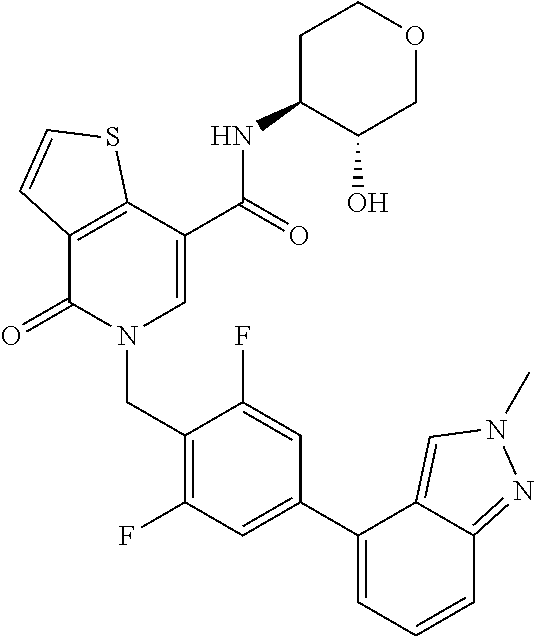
C12=C(C(=O)N(CC3=C(F)C=C(C4=CC=CC5=NN(C)C=C45)C=C3F)C=C1C(NC1C(O)COCC1)=O)C=CS2
